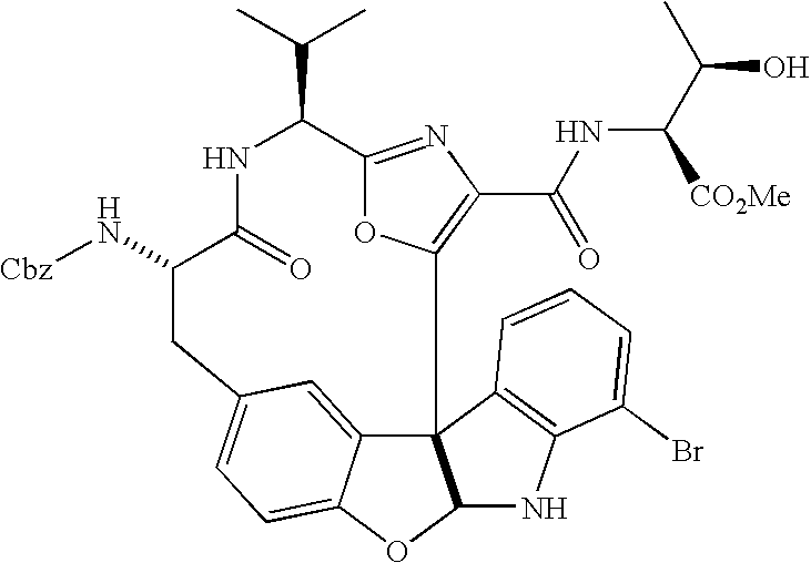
C12=NC(C(=O)NC(C(C)O)[CO2Me])=C(O1)C13C4=CC(=CC=C4OC1NC1=C3C=CC=C1Br)CC(N[Cbz])C(=O)NC2C(C)C
